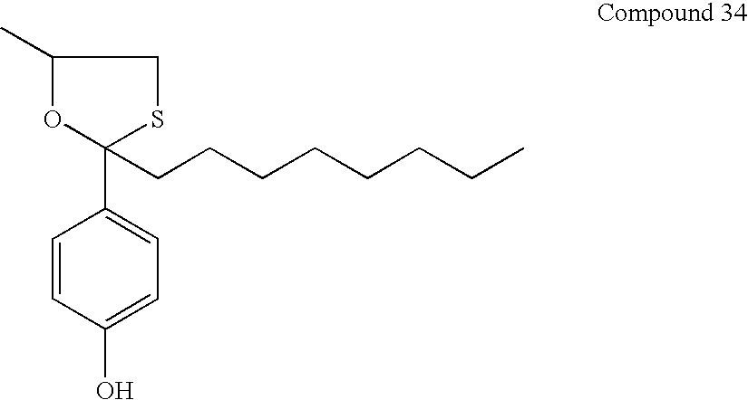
C1(C)OC(C2=CC=C(O)C=C2)(CCCCCCCC)SC1
